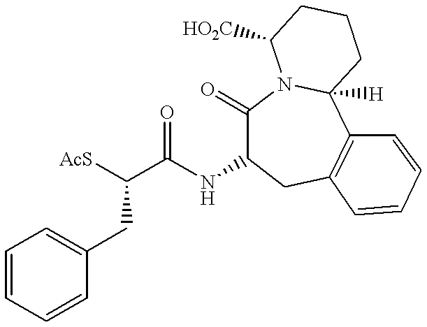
C1=CC=CC(CC(C(NC2C(=O)N3C([H])(C4=C(C2)C=CC=C4)CCCC3[HO2C])=O)[AcS])=C1
